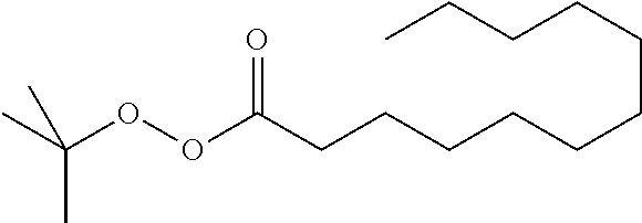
C(OOC(CCCCCCCCCCC)=O)(C)(C)C
